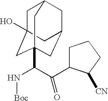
C1C2(O)CC3(C(N[Boc])C(C4CCCC4[CN])=O)CC(CC1C3)C2
